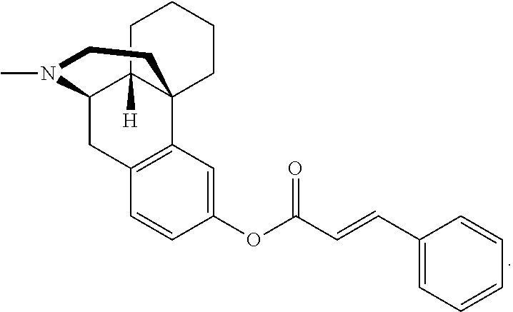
CN1C2CC3=C(C=C(OC(C=CC4=CC=CC=C4)=O)C=C3)C3(C2([H])CCCC3)CC1
